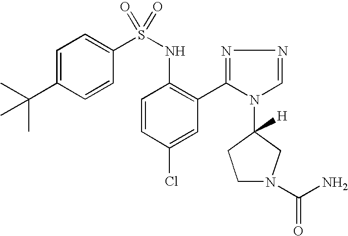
C1=C(C(C)(C)C)C=CC(S(NC2=C(C3=NN=CN3C3([H])CCN(C(N)=O)C3)C=C(Cl)C=C2)(=O)=O)=C1
